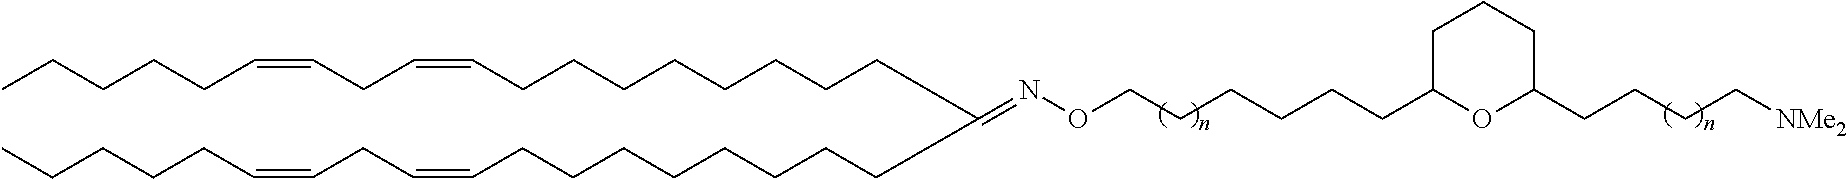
C(CCCCCCCC=CCC=CCCCCC)C(CCCCCCCCC=CCC=CCCCCC)=NOCCCCCCC1OC(CCCC[NMe2])CCC1
